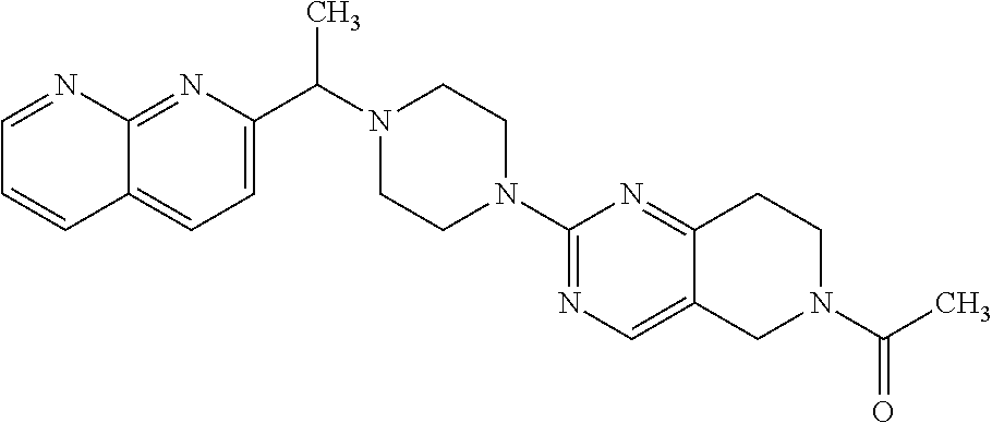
C(N1CCN(C2=NC=C3C(=N2)CCN(C(C)=O)C3)CC1)(C)C1=CC=C2C(=N1)N=CC=C2
